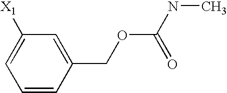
C1=CC(COC(NC)=O)=CC([X1])=C1
